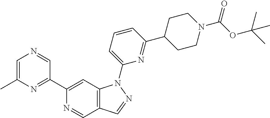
C1=C(C)N=C(C2=CC3=C(C=N2)C=NN3C2=CC=CC(C3CCN(C(OC(C)(C)C)=O)CC3)=N2)C=N1
